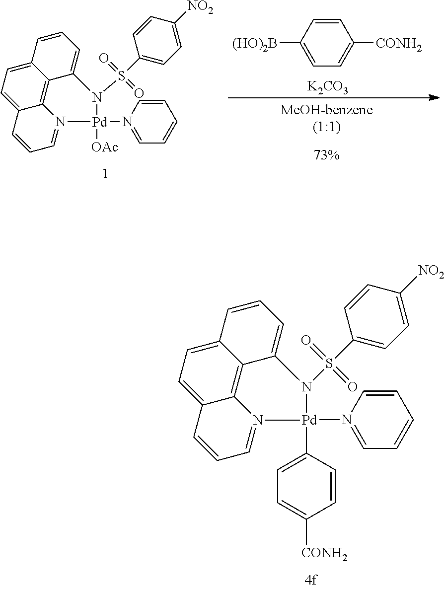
C12=CC=C3C4=C1C(=CC=C2)N(S(=O)(=O)C1=CC=C([NO2])C=C1)[Pd](N1=CC=CC=C1)(C1=CC=C([CONH2])C=C1)N4=CC=C3.C12=CC=C3C4=C1C(=CC=C2)N(S(=O)(=O)C1=CC=C([NO2])C=C1)[Pd](N1=CC=CC=C1)([OAc])N4=CC=C3.[73%].C1([(HO)2B])=CC=C([CONH2])C=C1.[K2CO3]
